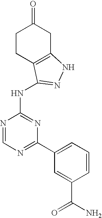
N1=C(C2=CC=CC(C(N)=O)=C2)N=C(NC2=NNC3=C2CCC(=O)C3)N=C1
